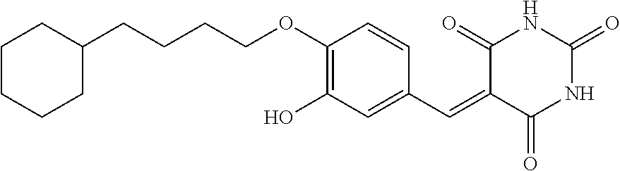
C1CCCC(CCCCOC2=C(O)C=C(C=C3C(=O)NC(=O)NC3=O)C=C2)C1
